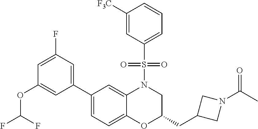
C1([F3C])=CC(S(=O)(=O)N2C3=CC(C4=CC(F)=CC(OC(F)F)=C4)=CC=C3OC(CC3CN(C(=O)C)C3)C2)=CC=C1
